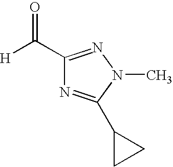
C1(C([H])=O)=NN(C)C(C2CC2)=N1
